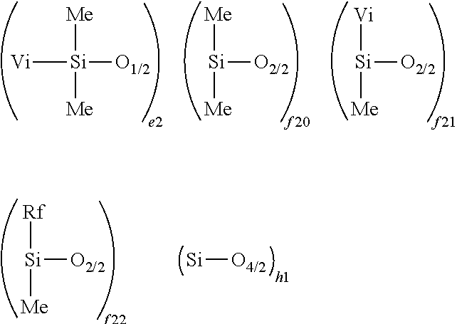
[Rf][Si]([O2/2])[Me].[Si][O4/2].[Me][Si]([Vi])([O1/2])[Me].[Me][Si]([O2/2])[Me].[Vi][Si]([O2/2])[Me]
